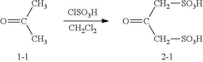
O=C(C)C.[ClSO3H].[CH2Cl2].O=C(C[SO3H])C[SO3H]
